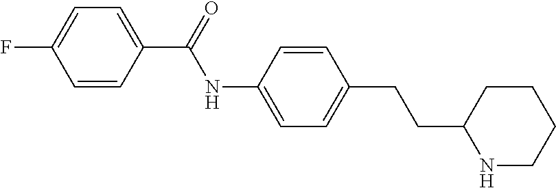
C1(C(NC2=CC=C(CCC3CCCCN3)C=C2)=O)=CC=C(F)C=C1
